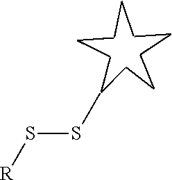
S(SC)[R]
